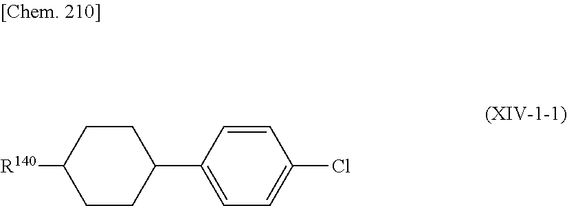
[R140]C1CCC(C2=CC=C(Cl)C=C2)CC1
